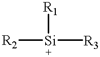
[R1][Si]([R3])[R2]
